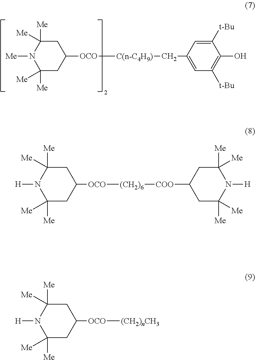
C1C([Me])([Me])N([Me])C([Me])([Me])CC1[OCO][C(n-C4H9)]CC1=CC([t-Bu])=C(O)C([t-Bu])=C1.C1C([Me])([Me])N([H])C([Me])([Me])CC1[OCO][(CH2)6][COO]C1CC([Me])([Me])N([H])C([Me])([Me])C1.C1C([Me])([Me])N([H])C([Me])([Me])CC1[OCO][(CH2)nCH3]
